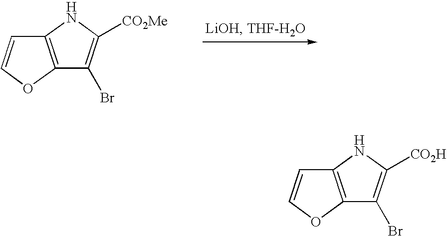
C12=C(OC=C1)C(Br)=C([CO2Me])N2.C12=C(OC=C1)C(Br)=C([CO2H])N2
